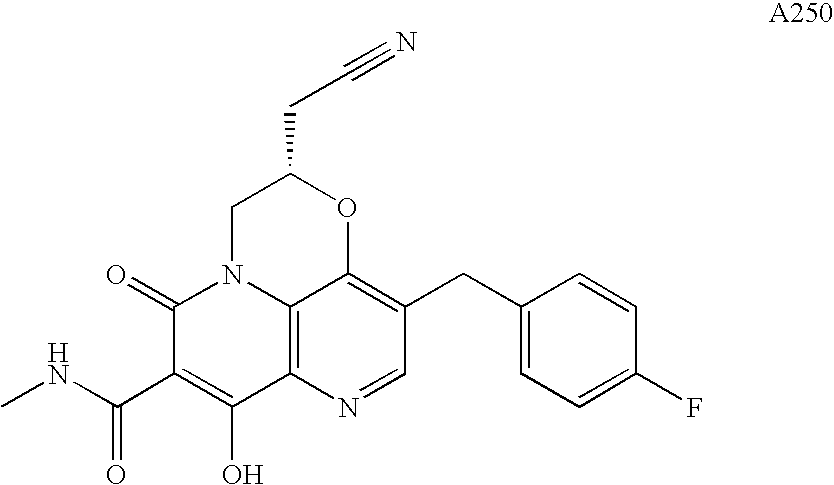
C12=C3N=CC(CC4=CC=C(F)C=C4)=C1OC(CC#N)CN2C(=O)C(C(=O)NC)=C3O
